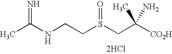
CC(NCCS(CC([CO2H])(C)N)=O)=N.[2HCl]
